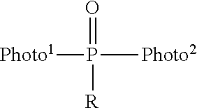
[Photo1]P(=O)([R])[Photo2]
